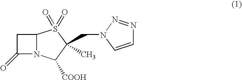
C1C(=O)N2C1S(=O)(=O)C(CN1C=CN=N1)(C)C2[COOH]
